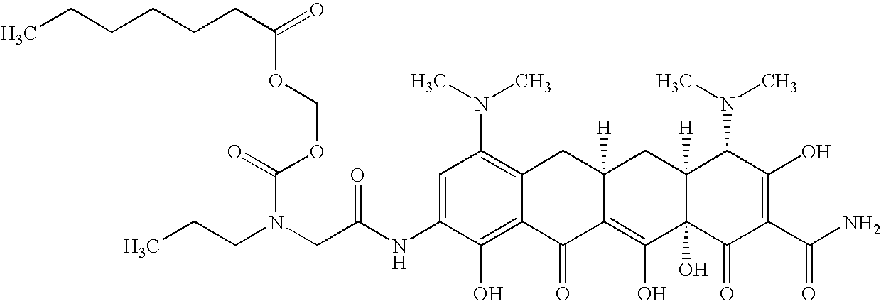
N(CC(NC1=CC(N(C)C)=C2C(=C1O)C(=O)C1=C(O)C3(O)C([H])(CC1([H])C2)C(N(C)C)C(O)=C(C(N)=O)C3=O)=O)(CCC)C(=O)OCOC(CCCCCC)=O
